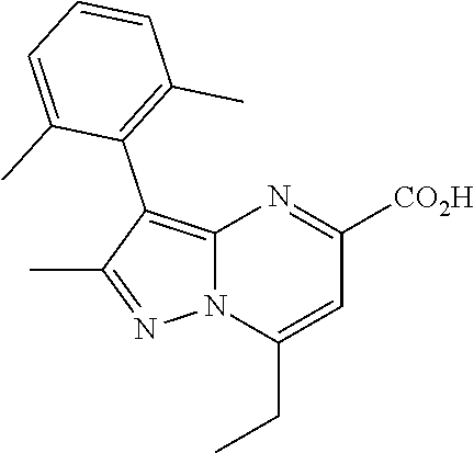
C12=C(C3=C(C)C=CC=C3C)C(C)=NN1C(CC)=CC([CO2H])=N2
